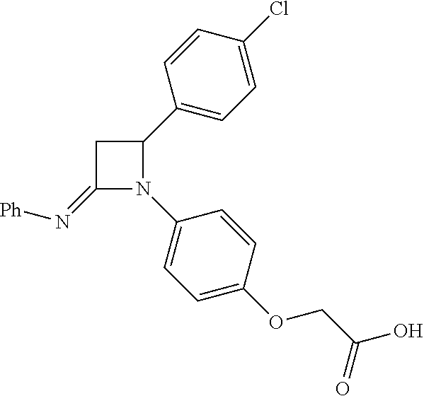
C1(=N[Ph])N(C2=CC=C(OCC(O)=O)C=C2)C(C2=CC=C(Cl)C=C2)C1
